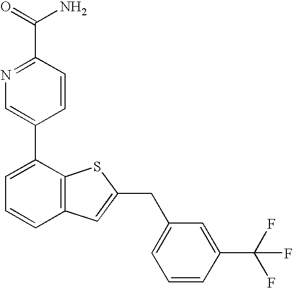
N1=C(C(=O)N)C=CC(C2=CC=CC3=C2SC(CC2=CC=CC(C(F)(F)F)=C2)=C3)=C1
